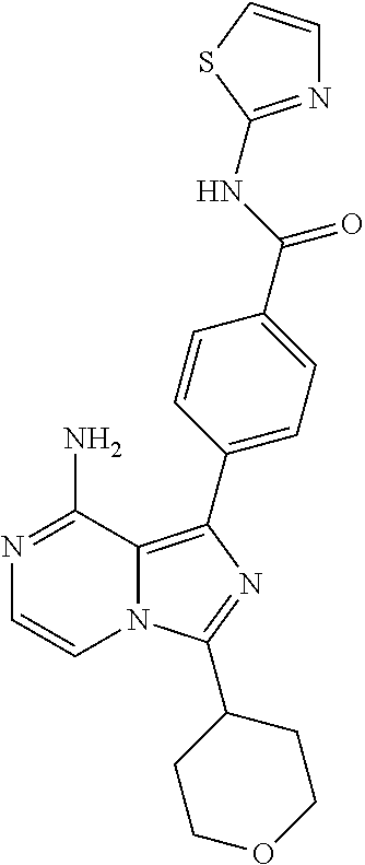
N1=C(N)C2=C(C3=CC=C(C(NC4=NC=CS4)=O)C=C3)N=C(C3CCOCC3)N2C=C1
